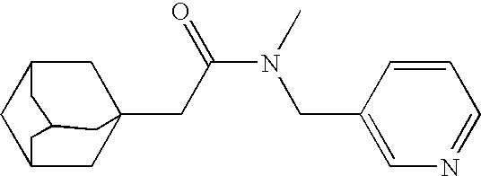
C12CC3(CC(N(C)CC4=CN=CC=C4)=O)CC(C1)CC(C2)C3
